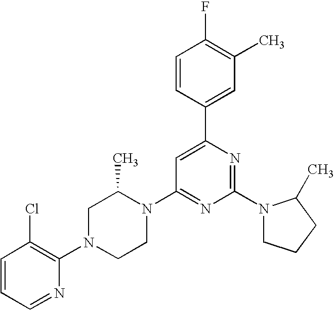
C1=CC=NC(N2CCN(C3=NC(N4CCCC4C)=NC(C4=CC(C)=C(F)C=C4)=C3)C(C)C2)=C1Cl
